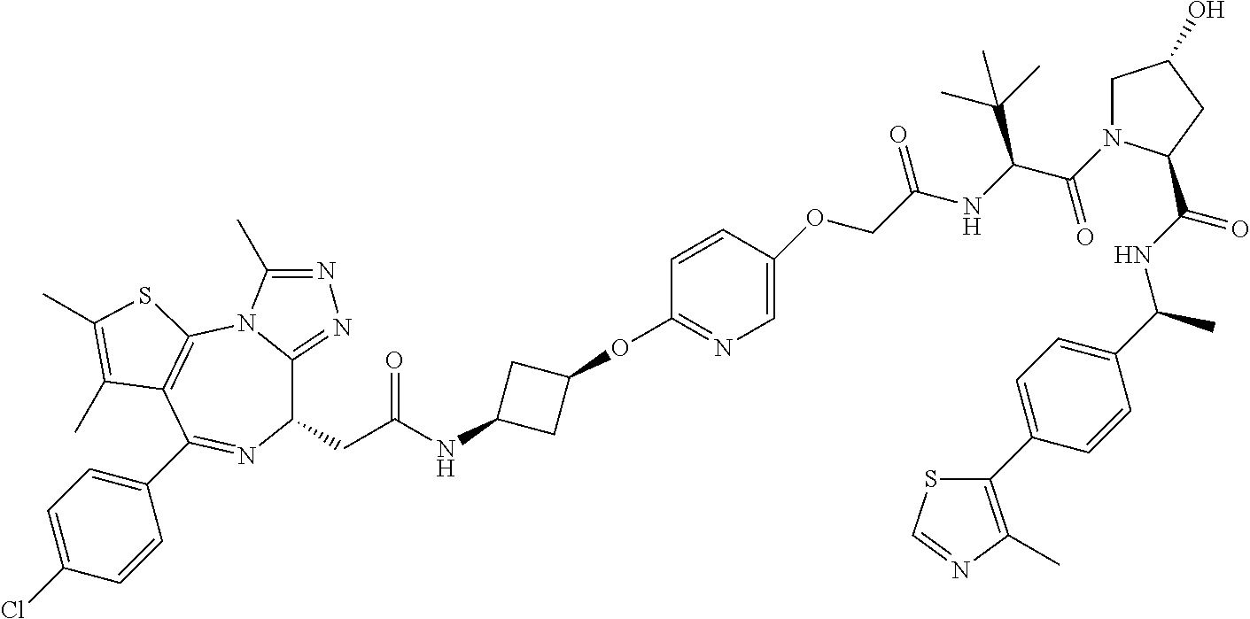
C1(CC(=O)NC2CC(OC3=NC=C(OCC(NC(C(=O)N4CC(O)CC4C(NC(C4=CC=C(C5=C(C)N=CS5)C=C4)C)=O)C(C)(C)C)=O)C=C3)C2)C2=NN=C(C)N2C2=C(C(C3=CC=C(Cl)C=C3)=N1)C(C)=C(C)S2
